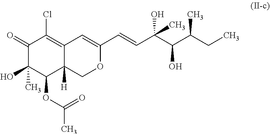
C1(=O)C(O)(C)C(OC(C)=O)C2([H])C(=C1Cl)C=C(C=CC(C(C(CC)C)O)(O)C)OC2
